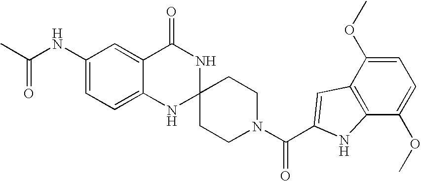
C1(NC(C)=O)=CC=C2C(=C1)C(=O)NC1(N2)CCN(C(=O)C2=CC3=C(C(OC)=CC=C3OC)N2)CC1
